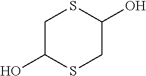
C1C(O)SCC(O)S1
